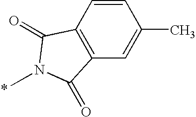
C1=CC2=C(C=C1C)C(=O)N(C)C2=O
